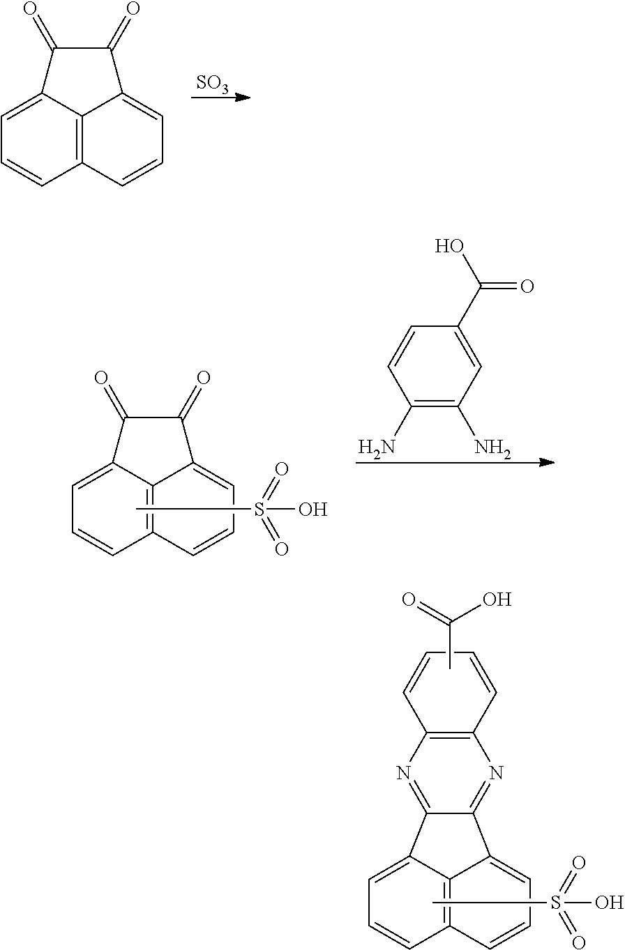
CS(O)(=O)=O.C1=CC=C2C3=C1C=CC=C3C1=NC3=C(N=C21)C=CC=C3.CC(=O)O.[SO3].C12=C3C=CC=C1C(=O)C(=O)C2=CC=C3.C1=CC=C2C(=O)C(=O)C3=CC=CC1=C23.CS(O)(=O)=O.C1(N)=C(N)C=C(C(=O)O)C=C1
